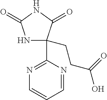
N1C(CCC(O)=O)(C2=NC=CC=N2)C(=O)NC1=O
